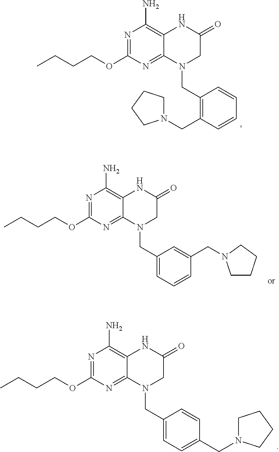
CCCCOC1=NC(N)=C2C(=N1)N(CC1=C(CN3CCCC3)C=CC=C1)CC(=O)N2.CCCCOC1=NC(N)=C2C(=N1)N(CC1=CC=CC(CN3CCCC3)=C1)CC(=O)N2.CCCCOC1=NC(N)=C2C(=N1)N(CC1=CC=C(CN3CCCC3)C=C1)CC(=O)N2
